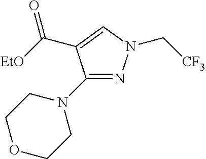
C([CF3])N1N=C(N2CCOCC2)C(C(=O)[EtO])=C1
